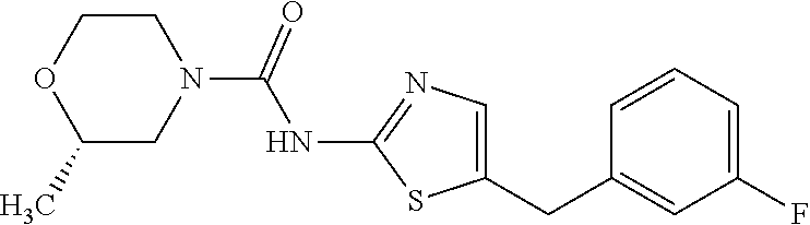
C1=CC=C(F)C=C1CC1=CN=C(NC(N2CCOC(C)C2)=O)S1
